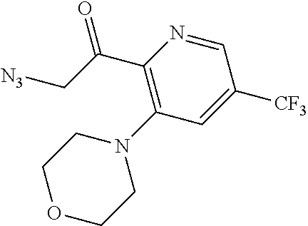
C(C1=C(N2CCOCC2)C=C([CF3])C=N1)(C[N3])=O
